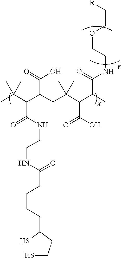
CC(C(C(CC(C(C(C)C(=O)NCCOCC[R])C(O)=O)(C)C)C(=O)O)C(NCCNC(CCCCC(S)CCS)=O)=O)(C)C.[Y]
